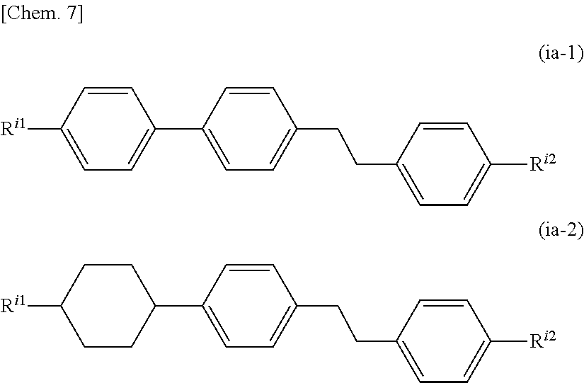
C1(C2=CC=C([Ri1])C=C2)=CC=C(CCC2=CC=C([Ri2])C=C2)C=C1.C1(C2CCC([Ri1])CC2)=CC=C(CCC2=CC=C([Ri2])C=C2)C=C1
